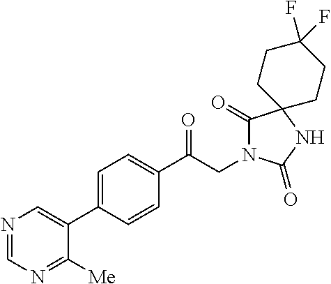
C1(C(CN2C(=O)C3(NC2=O)CCC(F)(F)CC3)=O)=CC=C(C2=CN=CN=C2[Me])C=C1
